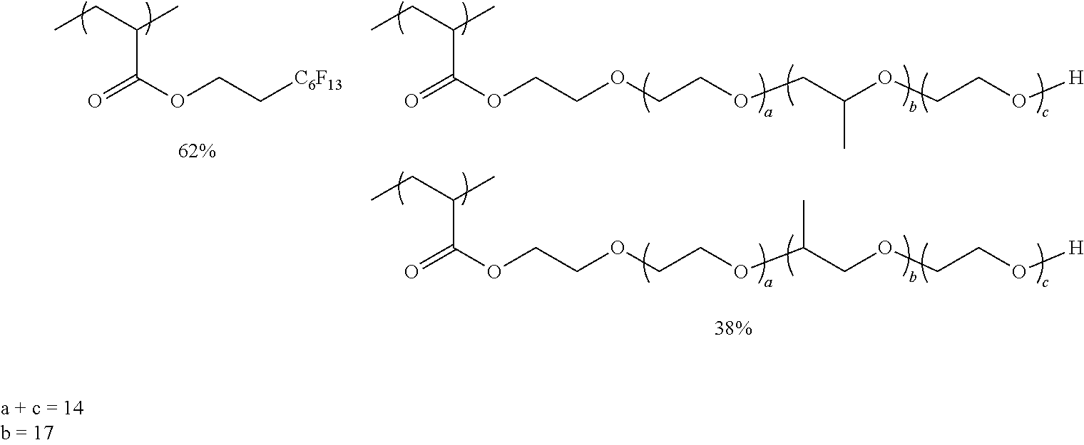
CCC(C)C(=O)OCCOCCOCC(OCCO[H])C.CCC(C)C(=O)OCCOCCOC(COCCO[H])C.CCC(C)C(=O)OCC[C6F13]
